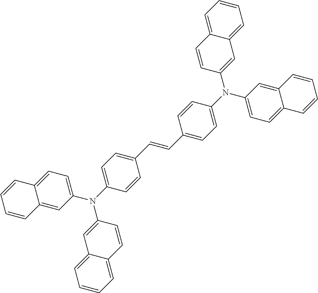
C1(N(C2=CC=C(C=CC3=CC=C(N(C4=CC=C5C(=C4)C=CC=C5)C4=CC5=CC=CC=C5C=C4)C=C3)C=C2)C2=CC3=CC=CC=C3C=C2)=CC=C2C(=C1)C=CC=C2
